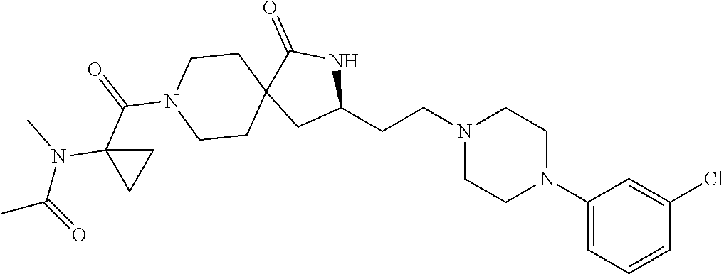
C1(N2CCN(CCC3NC(=O)C4(C3)CCN(C(=O)C3(N(C(C)=O)C)CC3)CC4)CC2)=CC=CC(Cl)=C1
